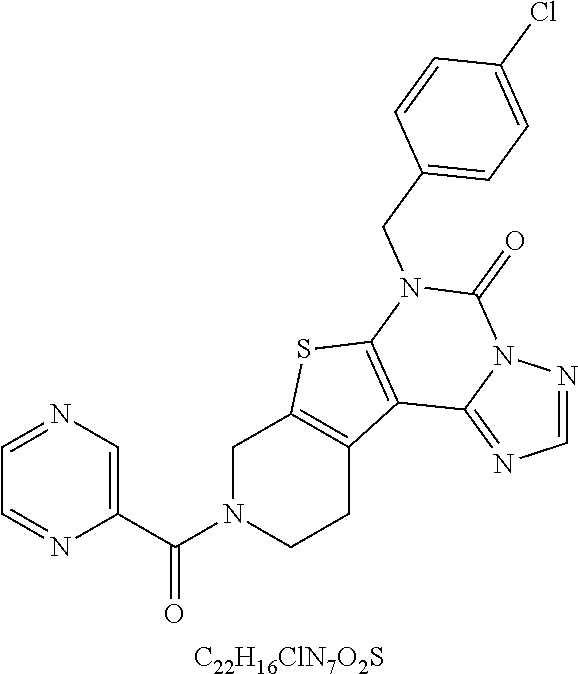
C1=NC=C(C(N2CCC3=C(C2)SC2=C3C3=NC=NN3C(=O)N2CC2=CC=C(Cl)C=C2)=O)N=C1.[C22H16ClN7O2S]
